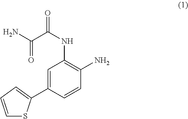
C1=C(C2=CC=CS2)C=CC(N)=C1NC(=O)C(N)=O
